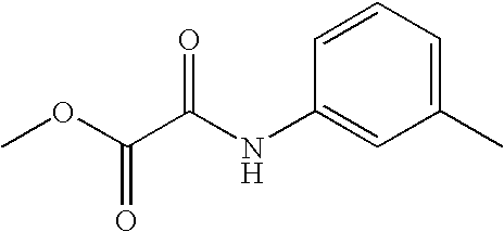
C1(C)=CC=CC(NC(C(OC)=O)=O)=C1
